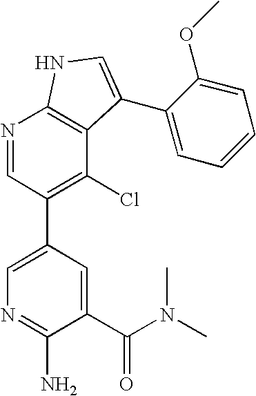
N1=CC(C2=CN=C(N)C(C(N(C)C)=O)=C2)=C(Cl)C2=C1NC=C2C1=CC=CC=C1OC
